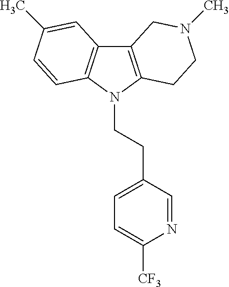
C12=C(N(CCC3=CC=C([CF3])N=C3)C3=C1C=C(C)C=C3)CCN(C)C2
